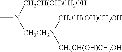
CN([CH2CH(OH)CH2OH])[CH2CH2N]([CH2CH(OH)CH2OH])[CH2CH(OH)CH2OH]
